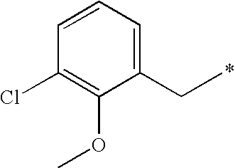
C1(CC)=CC=CC(Cl)=C1OC
